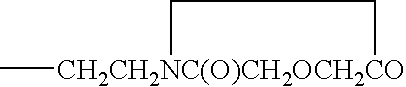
C[CH2CH2NC(O)CH2OCH2CO]1CC1
